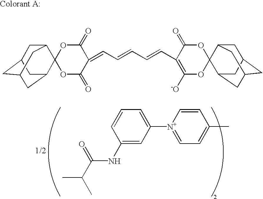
C1([N+]2=CC=C(C)C=C2)=CC=CC(NC(C(C)C)=O)=C1.O1C(=O)C(=CC=CC=CC2=C([-O])OC3(OC2=O)C2CC4CC(CC3C4)C2)C(=O)OC12C1CC3CC(CC2C3)C1
